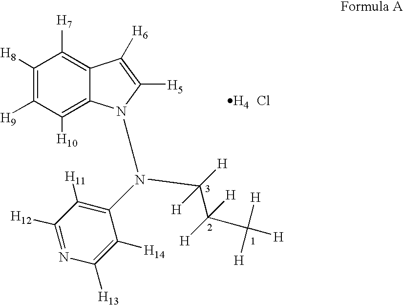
C1([H8])=C([H9])C([H10])=C2C(=C1[H7])C([H6])=C([H5])N2N(C1=C([H11])C([H12])=NC([H13])=C1[H14])C(C([H])([H])C([H])([H])[H])([H])[H].[H4].Cl
